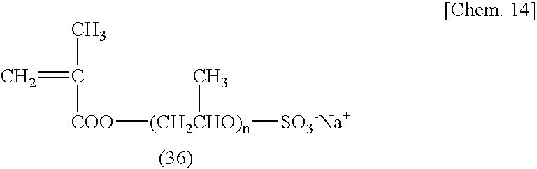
CC(=C)[COO][(CH2CHO)n]([SO3-Na+])C
